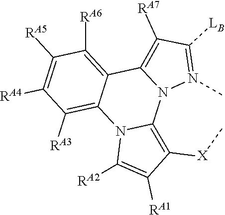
C1([RA5])=C([RA4])C([RA3])=C2C(=C1[RA6])C1=C([RA7])C([LB])=N(C)N1C1=C([X]C)C([RA1])=C([RA2])N21
